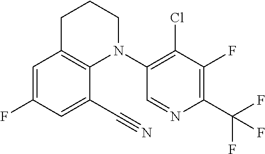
C1=C(F)C=C(C#N)C2=C1CCCN2C1=C(Cl)C(F)=C(C(F)(F)F)N=C1
